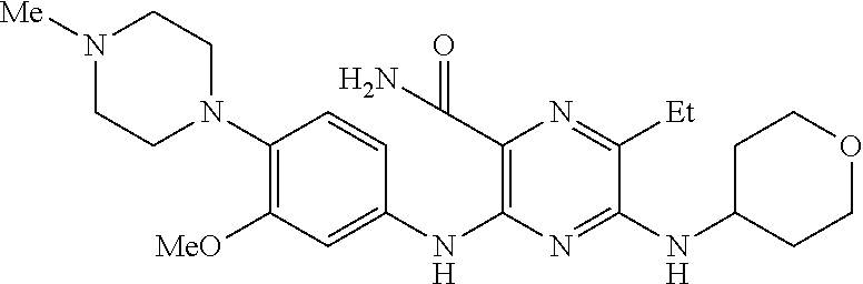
C1(N2CCN([Me])CC2)=C([MeO])C=C(NC2=C(C(N)=O)N=C([Et])C(NC3CCOCC3)=N2)C=C1
